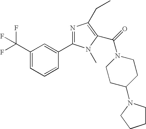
N1=C(C2=CC(C(F)(F)F)=CC=C2)N(C)C(C(=O)N2CCC(N3CCCC3)CC2)=C1CC
